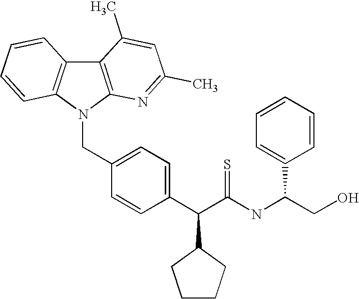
C(C1=CC=C(C(C(NC(C2=CC=CC=C2)CO)=S)C2CCCC2)C=C1)N1C2=C(C3=C1C=CC=C3)C(C)=CC(C)=N2
